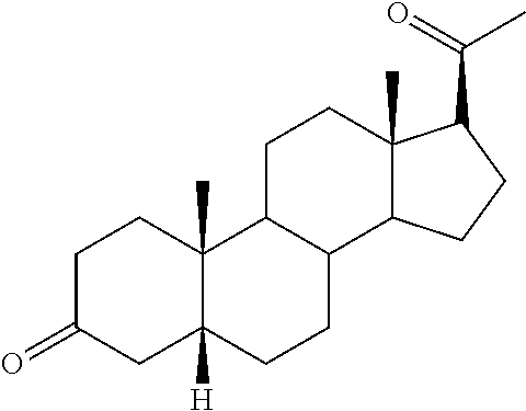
C1C(=O)CC2([H])C(C)(C1)C1C(CC2)C2C(C)(CC1)C(C(=O)C)CC2
